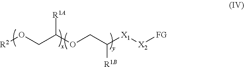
[R2]OCC(OCC([X1][X2][FG])[R1B])[R1A]
